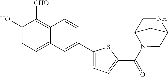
C1(O)=CC=C2C(=C1[CHO])C=CC(C1=CC=C(C(N3CC4NCC3C4)=O)S1)=C2
